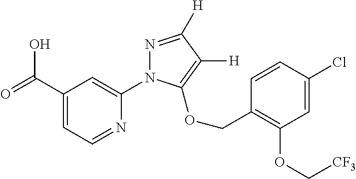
C1(C(=O)O)=CC=NC(N2N=C([H])C([H])=C2OCC2=C(OC[CF3])C=C(Cl)C=C2)=C1
